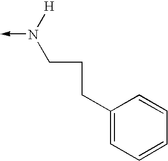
N(->C)([H])CCCC1=CC=CC=C1
